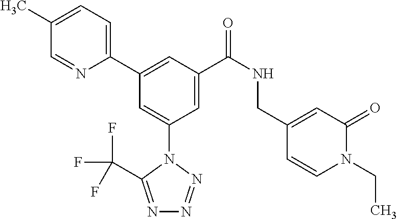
C1=C(C)C=NC(C2=CC(C(NCC3=CC(=O)N(CC)C=C3)=O)=CC(N3C(C(F)(F)F)=NN=N3)=C2)=C1
